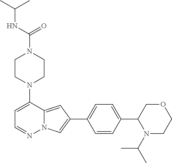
N1(C2=CC=NN3C2=CC(C2=CC=C(C4N(C(C)C)CCOC4)C=C2)=C3)CCN(C(=O)NC(C)C)CC1
